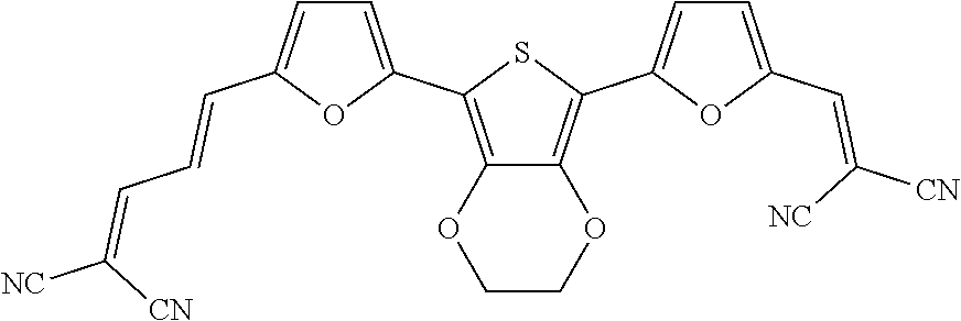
C1=C(C2=C3C(=C(C4=CC=C(C=C([CN])[NC])O4)S2)OCCO3)OC(C=CC=C([CN])[NC])=C1
